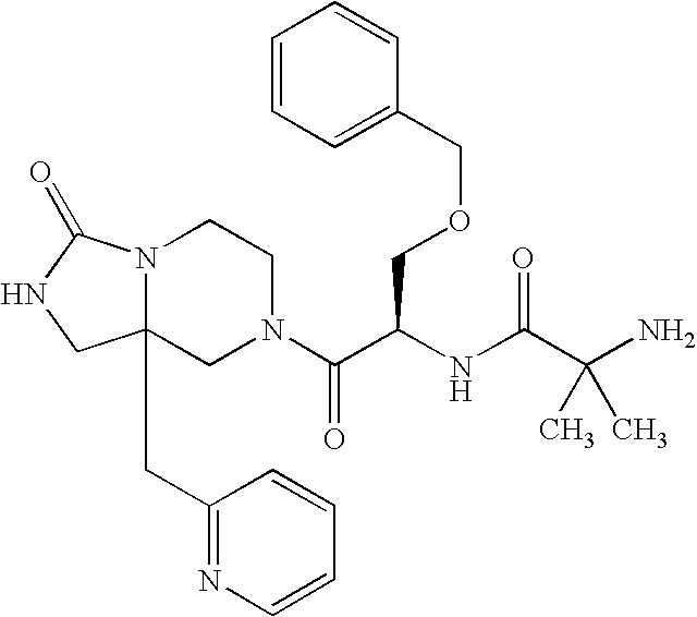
C1(COCC(C(N2CCN3C(CC4=NC=CC=C4)(C2)CNC3=O)=O)NC(C(N)(C)C)=O)=CC=CC=C1
